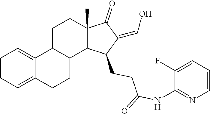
C1=CC=C2C(=C1)C1C(CC2)C2C(C)(CC1)C(=O)C(=CO)C2CCC(=O)NC1=NC=CC=C1F
